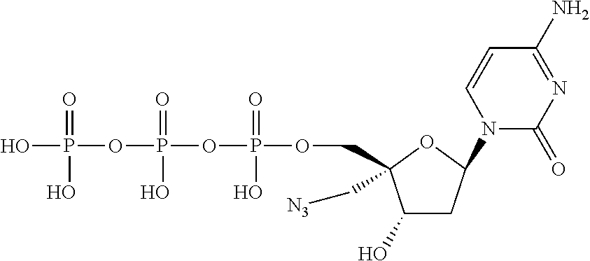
C1(O)CC(N2C(=O)N=C(N)C=C2)OC1(COP(OP(OP(O)(=O)O)(=O)O)(=O)O)C[N3]
